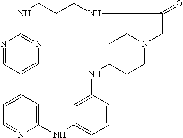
N1C2=NC=C(C=N2)C2=CC=NC(=C2)NC2=CC=CC(=C2)NC2CCN(CC2)CC(=O)NCCC1
